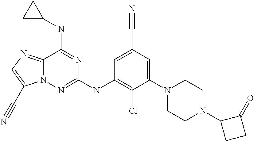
C12=NC=C(C#N)N1N=C(NC1=C(Cl)C(N3CCN(C4CCC4=O)CC3)=CC(C#N)=C1)N=C2NC1CC1
